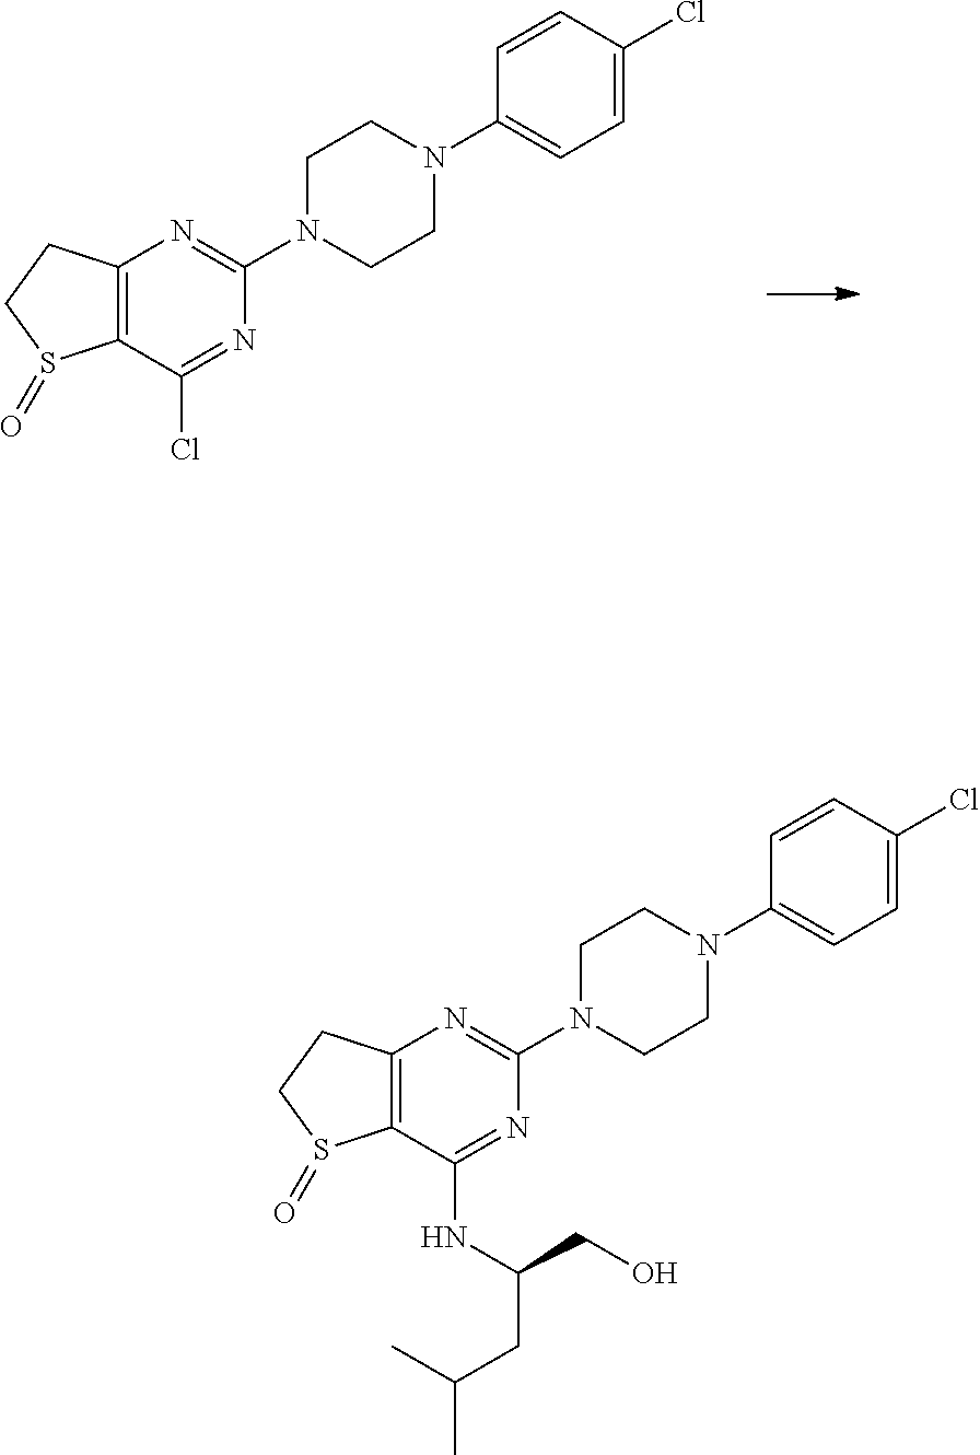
C12=C(C(Cl)=NC(N3CCN(C4=CC=C(Cl)C=C4)CC3)=N1)S(=O)CC2.C12=C(C(NC(CO)CC(C)C)=NC(N3CCN(C4=CC=C(Cl)C=C4)CC3)=N1)S(=O)CC2
